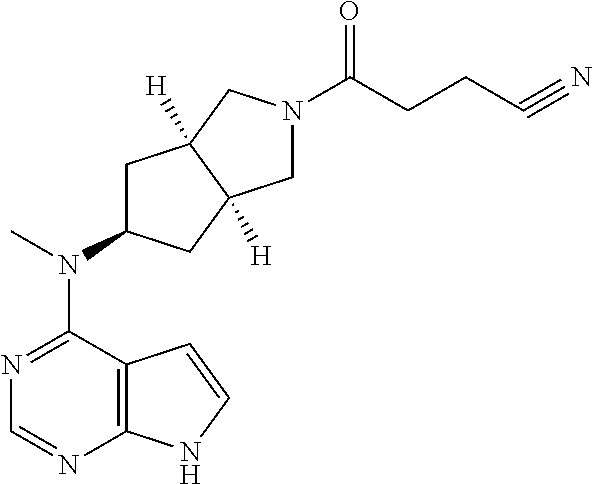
C12=C(N=CN=C1N(C)C1CC3([H])C([H])(C1)CN(C(CCC#N)=O)C3)NC=C2
